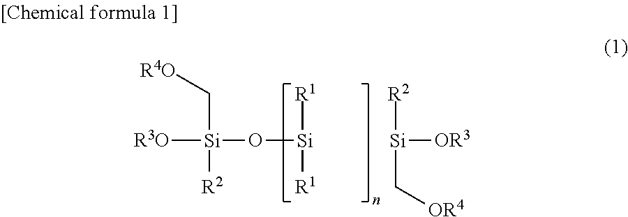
C([Si](O[Si]([R1])[R1])([R3O])[R2])[R4O].[Si]([OR3])([R2])C[OR4]
